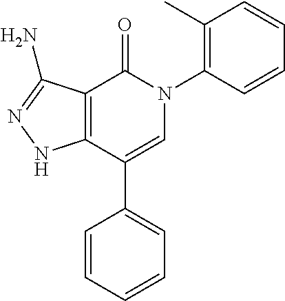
C12=C(C(C3=CC=CC=C3)=CN(C3=C(C)C=CC=C3)C1=O)NN=C2N
